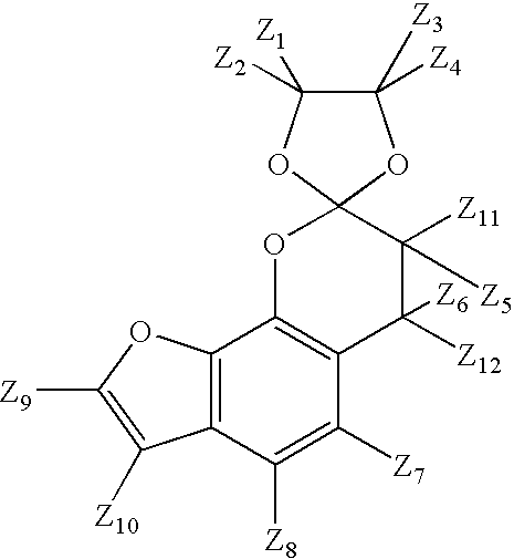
C12=C(C([Z8])=C([Z7])C3=C1OC1(C([Z11])([Z5])C3([Z12])[Z6])OC([Z2])([Z1])C([Z4])([Z3])O1)C([Z10])=C([Z9])O2
